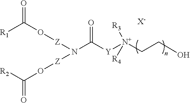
O=C(O[Z]N(C([Y][N+]([R3])(CCO)[R4])=O)[Z]OC([R2])=O)[R1].[X-]
